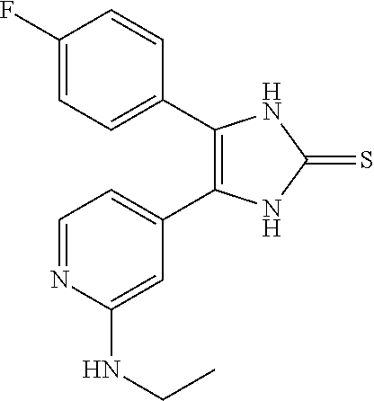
C1=C(C2=C(C3=CC=C(F)C=C3)NC(=S)N2)C=C(NCC)N=C1
